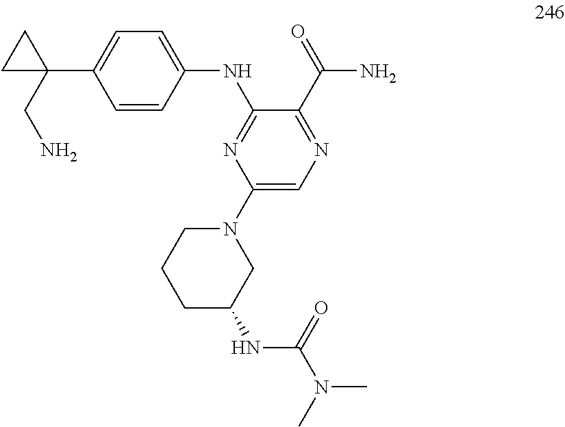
C1=CC(NC2=NC(N3CCCC(NC(N(C)C)=O)C3)=CN=C2C(=O)N)=CC=C1C1(CN)CC1
